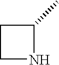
C1NC(C)C1
